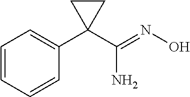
C1=CC=CC(C2(C(=NO)N)CC2)=C1
